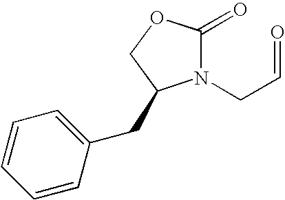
C1=CC=CC(CC2N(CC=O)C(=O)OC2)=C1
